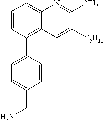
C1=CC(C2=CC=C(CN)C=C2)=C2C(=C1)N=C(N)C([C5H11])=C2
